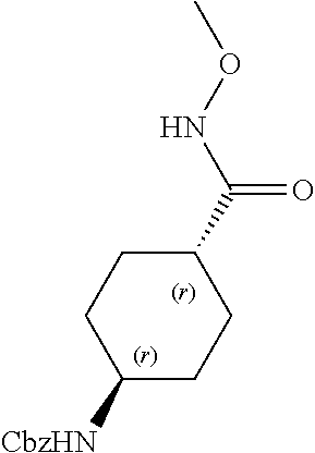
C1([CbzHN])CCC(C(NOC)=O)CC1
